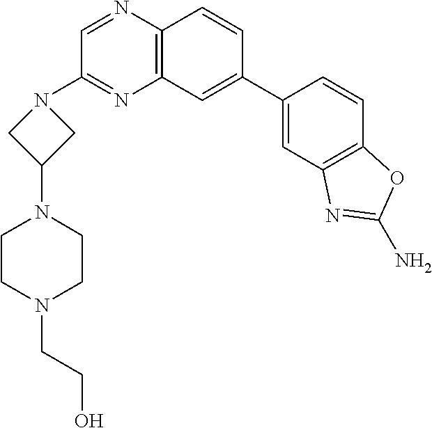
C12=C(C=C(C3=CC4=C(C=C3)OC(N)=N4)C=C1)N=C(N1CC(N3CCN(CCO)CC3)C1)C=N2
